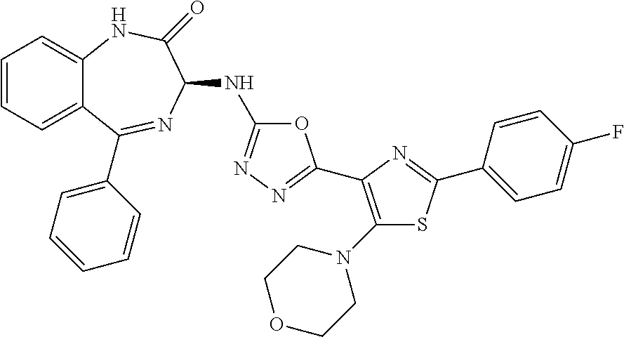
C1=CC=C2C(=C1)NC(=O)C(NC1=NN=C(C3=C(N4CCOCC4)SC(C4=CC=C(F)C=C4)=N3)O1)N=C2C1=CC=CC=C1
